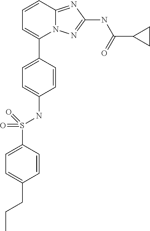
C1=CC2=NC(NC(C3CC3)=O)=NN2C(C2=CC=C(NS(C3=CC=C(CCC)C=C3)(=O)=O)C=C2)=C1
